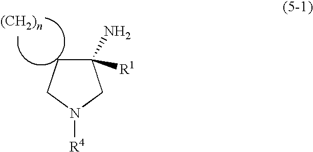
C1(N)([R1])CCN([R4])C1
